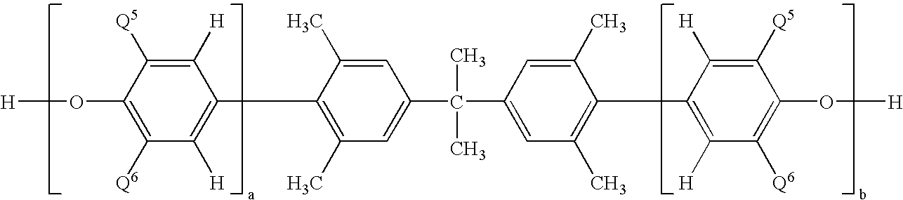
C1([H])=C([Q5])C(O[H])=C([Q6])C([H])=C1C1=C(C)C=C(C(C2=CC(C)=C(C3=C([H])C([Q6])=C(O[H])C([Q5])=C3[H])C(C)=C2)(C)C)C=C1C
